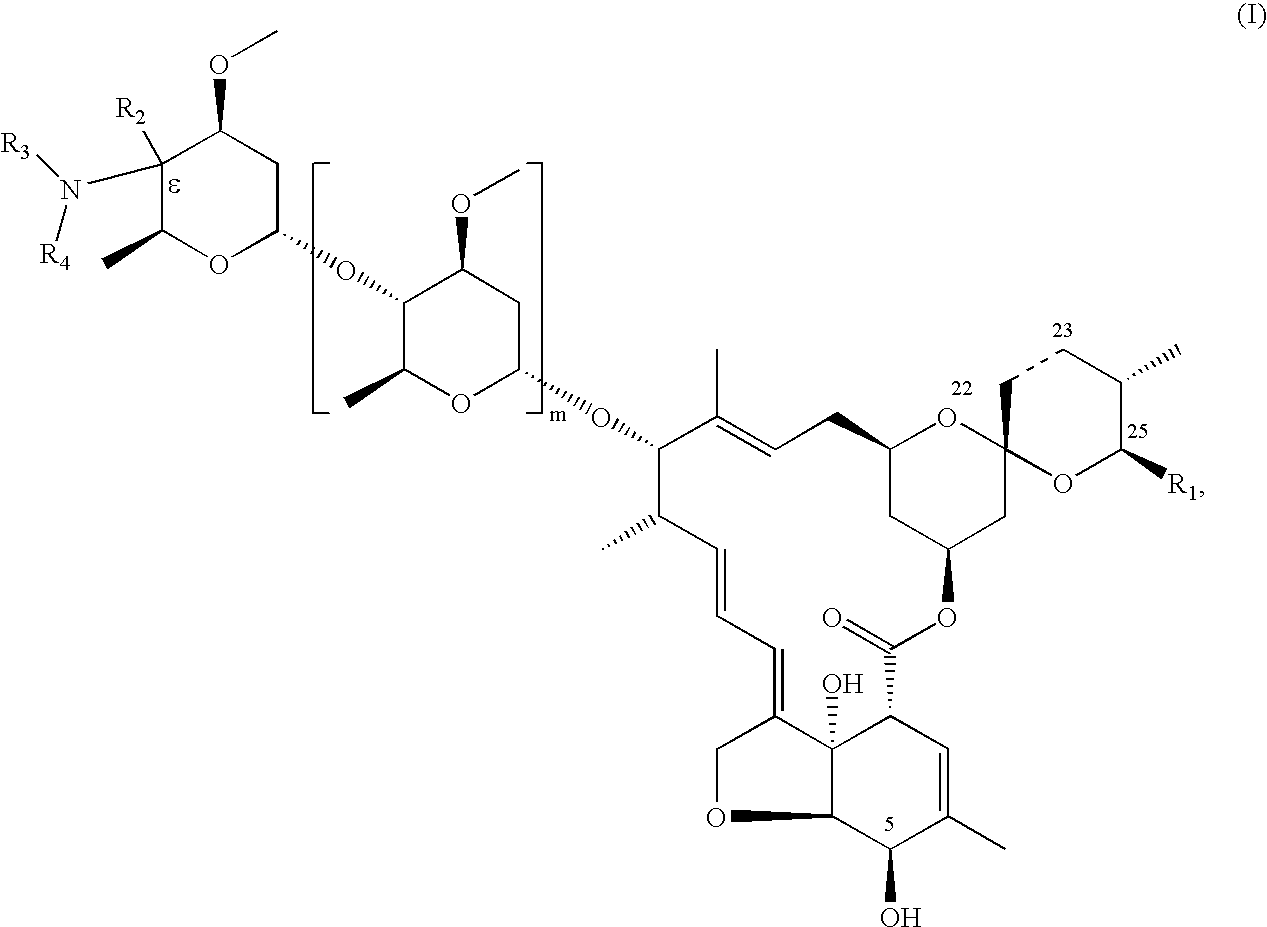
C1([R2])(N([R3])[R4])C(C)OC(OC2C(C)OC(OC3C(C)C=CC=C4C5(O)C(OC4)C(O)C(C)=CC5C(=O)OC4CC(CC=C3C)OC3(C4)OC([R1])C(C)CC3)CC2OC)CC1OC
